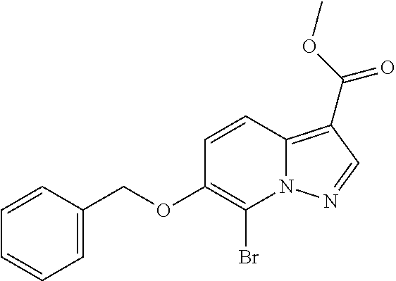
C1=CC2=C(C(=O)OC)C=NN2C(Br)=C1OCC1=CC=CC=C1
